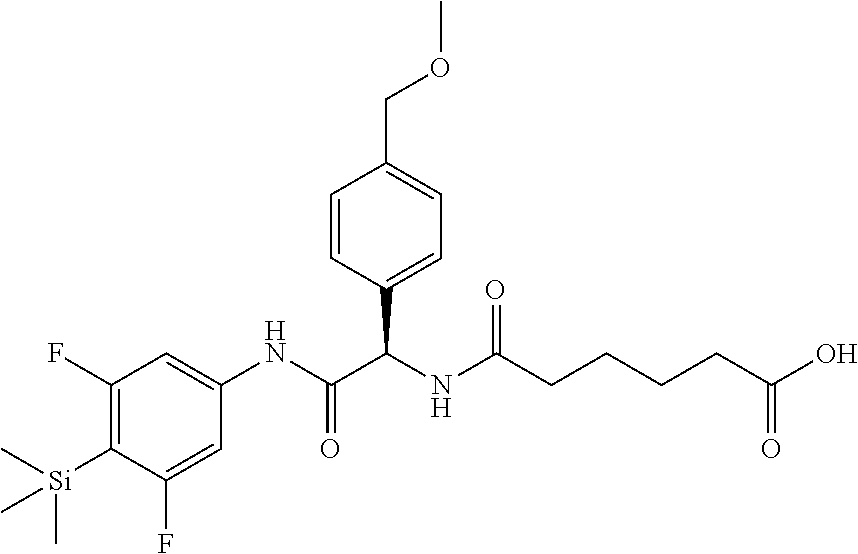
C1(F)=C([Si](C)(C)C)C(F)=CC(NC(=O)C(NC(CCCCC(O)=O)=O)C2=CC=C(COC)C=C2)=C1
